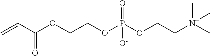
C=CC(OCCOP(OCC[N+](C)(C)C)(=O)[O-])=O
